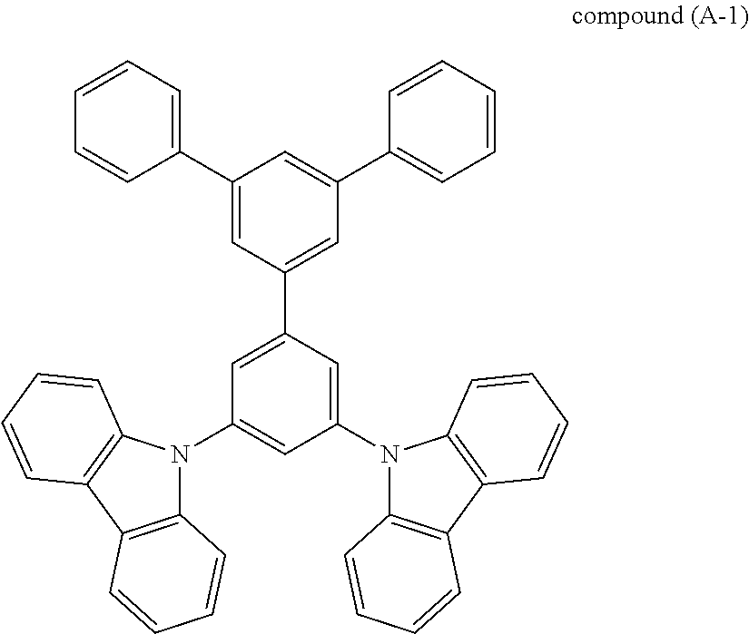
C1(C2=CC=CC=C2)=CC(C2=CC(N3C4=C(C5=C3C=CC=C5)C=CC=C4)=CC(N3C4=C(C5=C3C=CC=C5)C=CC=C4)=C2)=CC(C2=CC=CC=C2)=C1
